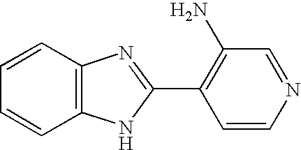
C1=CC2=C(C=C1)NC(C1=C(N)C=NC=C1)=N2
